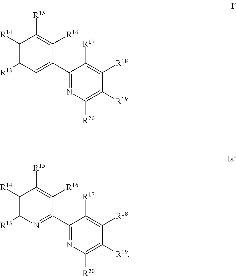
C1([R14])=C([R13])C=C(C2=NC([R20])=C([R19])C([R18])=C2[R17])C([R16])=C1[R15].C1([R14])=C([R13])N=C(C2=NC([R20])=C([R19])C([R18])=C2[R17])C([R16])=C1[R15]
